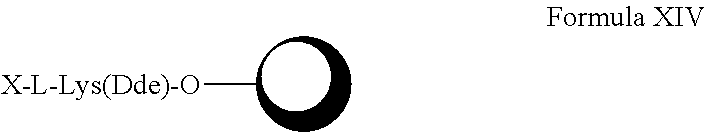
C[X-L-Lys(Dde)-O]
